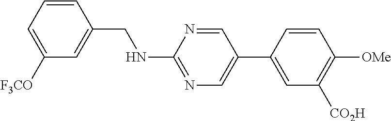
C1=CC(CNC2=NC=C(C3=CC([CO2H])=C([OMe])C=C3)C=N2)=CC([F3CO])=C1
